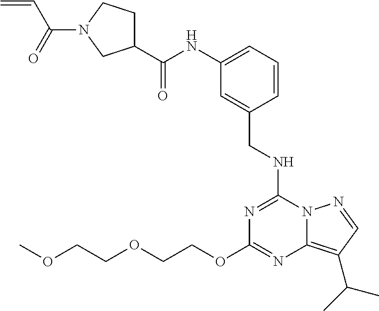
C(OC1=NC2=C(C(C)C)C=NN2C(NCC2=CC(NC(C3CCN(C(C=C)=O)C3)=O)=CC=C2)=N1)COCCOC
